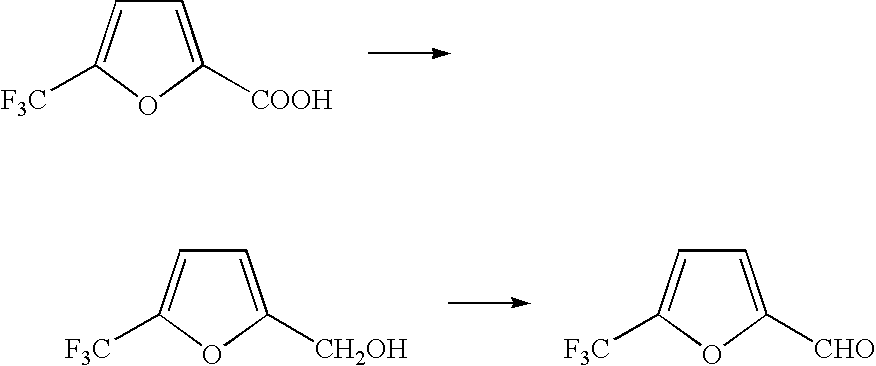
C1=C([COOH])OC([F3C])=C1.C1=C([CH2OH])OC([F3C])=C1.C1=C([CHO])OC([F3C])=C1
